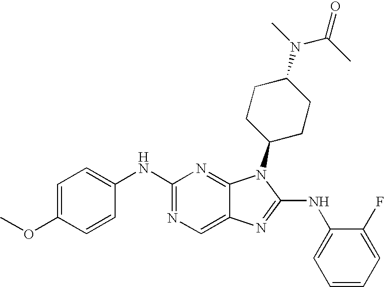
C1(NC2=CC=C(OC)C=C2)=NC=C2C(=N1)N(C1CCC(N(C(=O)C)C)CC1)C(NC1=CC=CC=C1F)=N2
